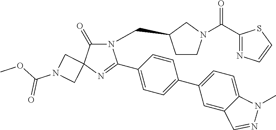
N1(CC2CCN(C(C3=NC=CS3)=O)C2)C(=O)C2(N=C1C1=CC=C(C3=CC=C4C(=C3)C=NN4C)C=C1)CN(C(OC)=O)C2
